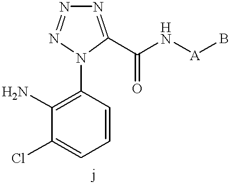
C1(N)=C(N2C(C(N[A]B)=O)=NN=N2)C=CC=C1Cl
